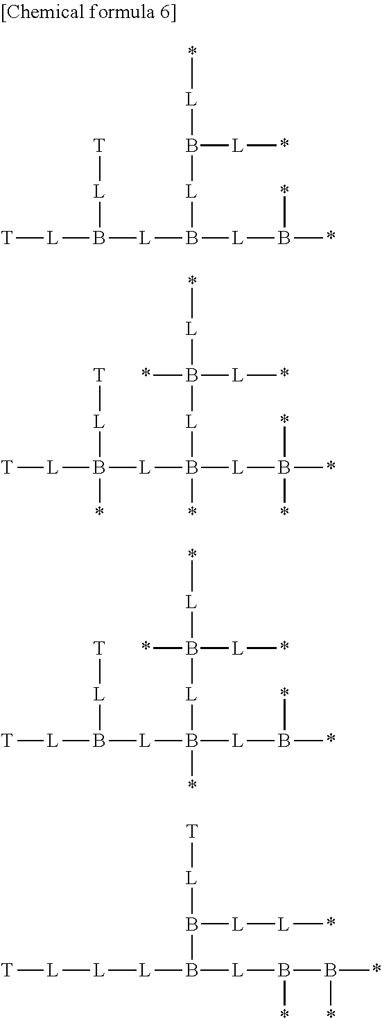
[T][L]B([L]B([L]B(*)*)[L]B([L]*)[L]*)[L][T].[T][L]B([L]B([L]B(*)(*)*)([L]B([L]*)([L]*)*)*)([L][T])*.[T][L]B([L]B([L]B(*)*)([L]B([L]*)([L]*)*)*)[L][T].[T][L][L][L]B([L]B(B(*)*)*)B([L][T])[L][L]*
